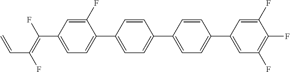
C(C1=CC=C(C2=CC=C(C3=CC=C(C4=CC(F)=C(F)C(F)=C4)C=C3)C=C2)C(F)=C1)(=C(F)C=C)F
